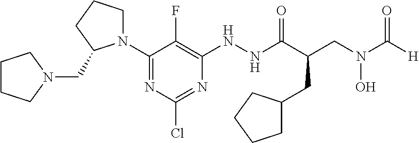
N1(C2=NC(Cl)=NC(NNC(C(CN(C([H])=O)O)CC3CCCC3)=O)=C2F)CCCC1CN1CCCC1
